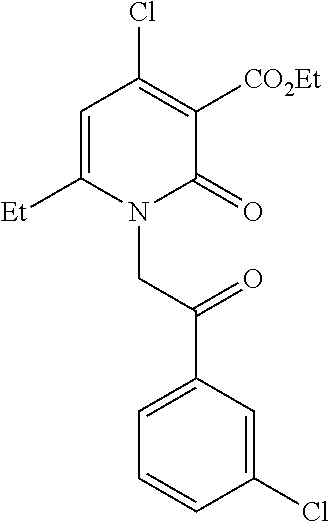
C1=C([Et])N(CC(C2=CC=CC(Cl)=C2)=O)C(=O)C([CO2Et])=C1Cl
